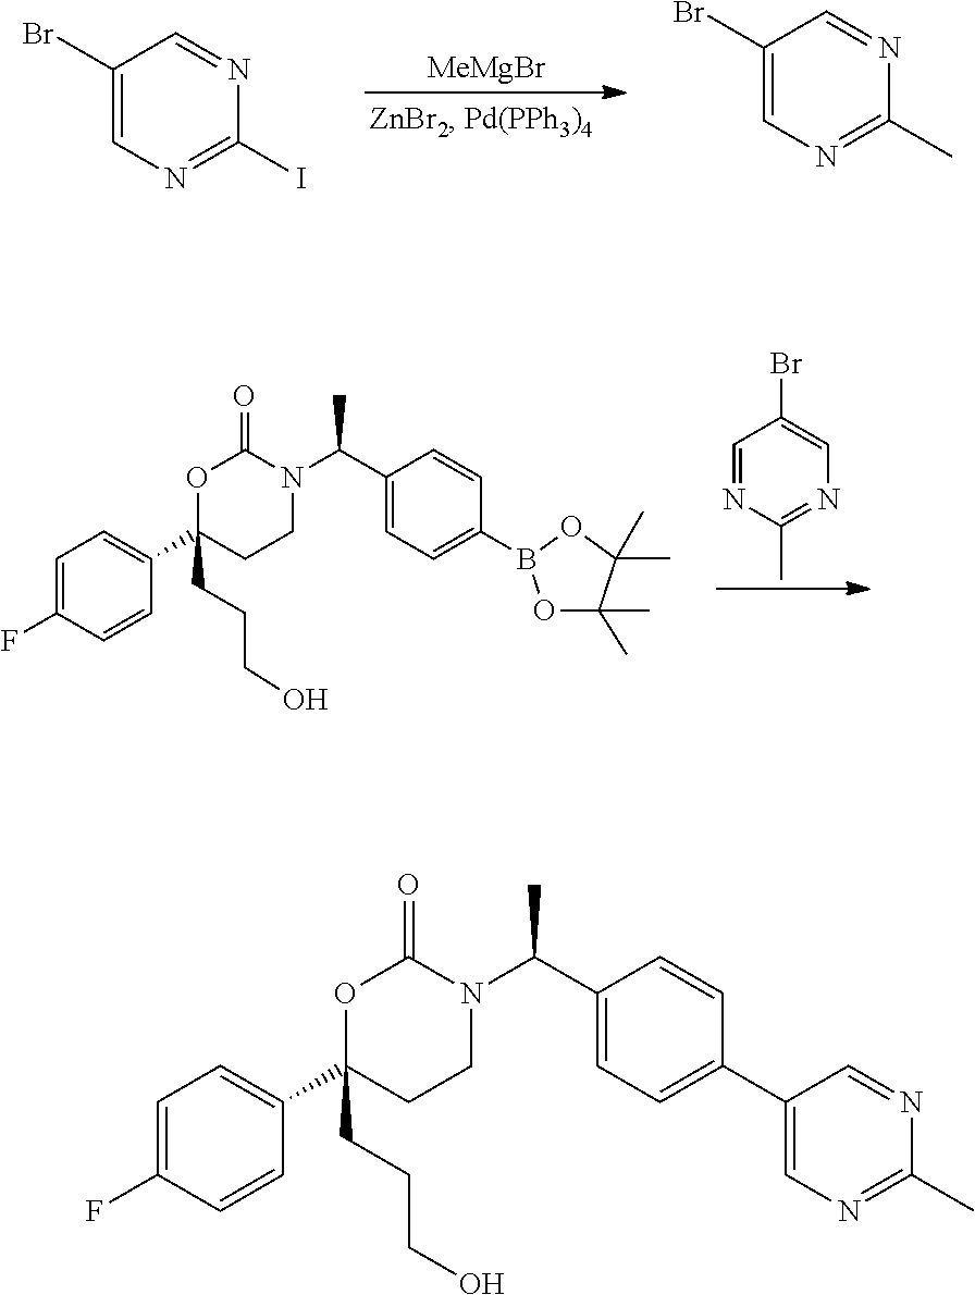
C1=C(F)C=CC(C2(CCCO)CCN(C(C3=CC=C(B4OC(C)(C)C(C)(C)O4)C=C3)C)C(=O)O2)=C1.C1=NC(C)=NC=C1Br.C1(Br)=CN=C(I)N=C1.[MeMgBr].C1(Br)=CN=C(C)N=C1.C1=C(F)C=CC(C2(CCCO)CCN(C(C3=CC=C(C4=CN=C(C)N=C4)C=C3)C)C(=O)O2)=C1
